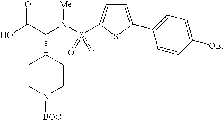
C1CN([BOC])CCC1C(C(O)=O)N(S(=O)(=O)C1=CC=C(C2=CC=C([OEt])C=C2)S1)[Me]
